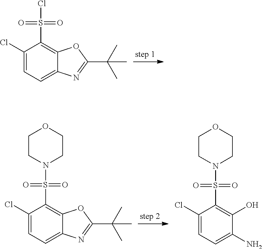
C1(Cl)=CC=C2C(=C1S(Cl)(=O)=O)OC(C(C)(C)C)=N2.C1(Cl)=CC=C2C(=C1S(N1CCOCC1)(=O)=O)OC(C(C)(C)C)=N2.C1(Cl)=CC=C(N)C(O)=C1S(N1CCOCC1)(=O)=O
